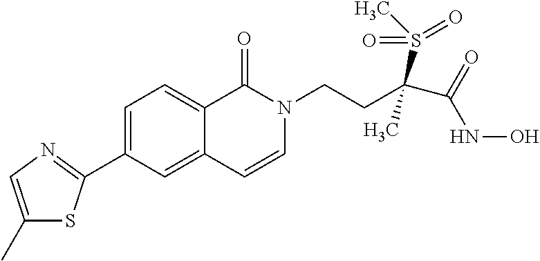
C1(C2=NC=C(C)S2)=CC=C2C(=C1)C=CN(CCC(C(=O)NO)(S(C)(=O)=O)C)C2=O
